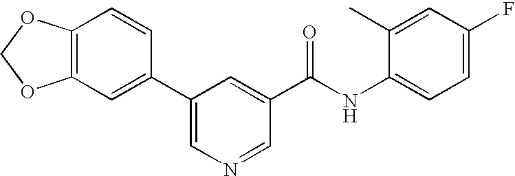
C12=C(C=C(C3=CN=CC(C(NC4=CC=C(F)C=C4C)=O)=C3)C=C1)OCO2
